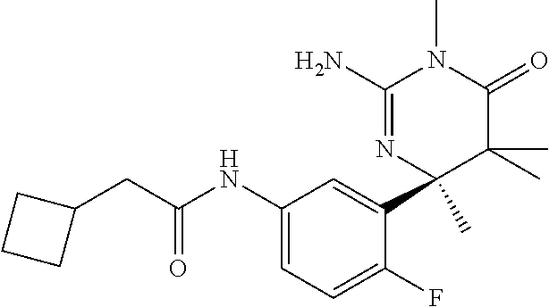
C1(NC(CC2CCC2)=O)=CC=C(F)C(C2(C)N=C(N)N(C)C(=O)C2(C)C)=C1
